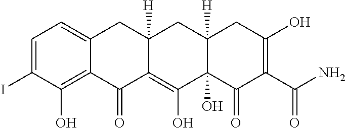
C1=C(I)C(O)=C2C(=C1)CC1([H])C(=C(O)C3(O)C([H])(C1)CC(O)=C(C(N)=O)C3=O)C2=O
